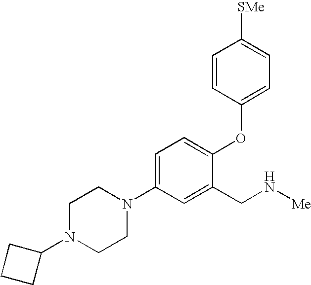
C1=C(N2CCN(C3CCC3)CC2)C=C(CN[Me])C(OC2=CC=C([SMe])C=C2)=C1
